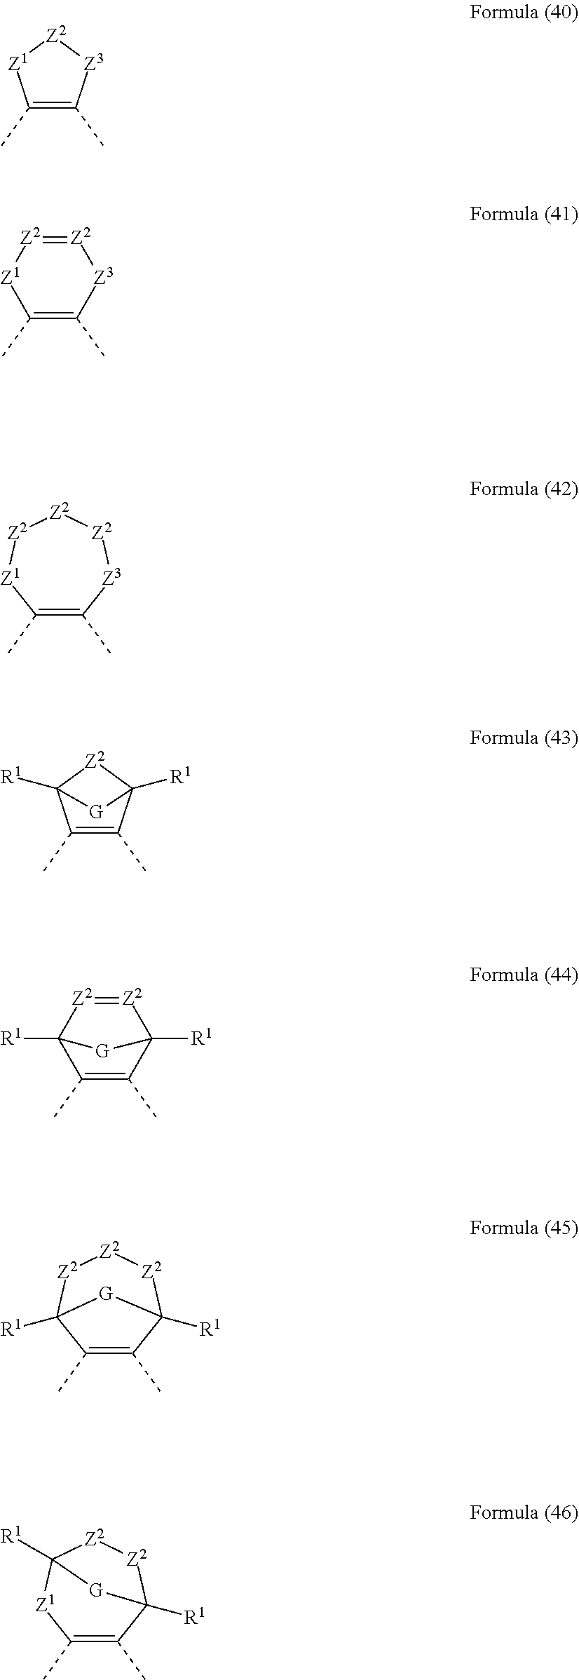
C1(C)=C(C)[Z3][Z2][Z1]1.C1(C)=C(C)[Z3][Z2]=[Z2][Z1]1.C1(C)=C(C)[Z3][Z2][Z2][Z2][Z1]1.C1(C)=C(C)C2([R1])[Z2]C1([R1])[G]2.C1(C)=C(C)C2([R1])[Z2]=[Z2]C1([R1])[G]2.C1(C)=C(C)C2([R1])[Z2][Z2][Z2]C1([R1])[G]2.C1(C)=C(C)C2([R1])[Z2][Z2]C([R1])([Z1]1)[G]2
